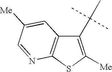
C1(C(C)(C)C)=C([Me])SC2=C1C=C([Me])C=N2
